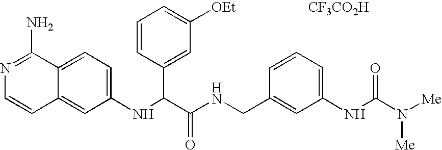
C1(NC(C(NCC2=CC(NC(N([Me])[Me])=O)=CC=C2)=O)C2=CC([OEt])=CC=C2)=CC=C2C(=C1)C=CN=C2N.[CF3CO2H]
